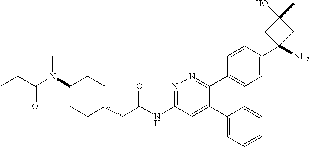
C1(N(C(=O)C(C)C)C)CCC(CC(NC2=NN=C(C3=CC=C(C4(N)CC(O)(C)C4)C=C3)C(C3=CC=CC=C3)=C2)=O)CC1
